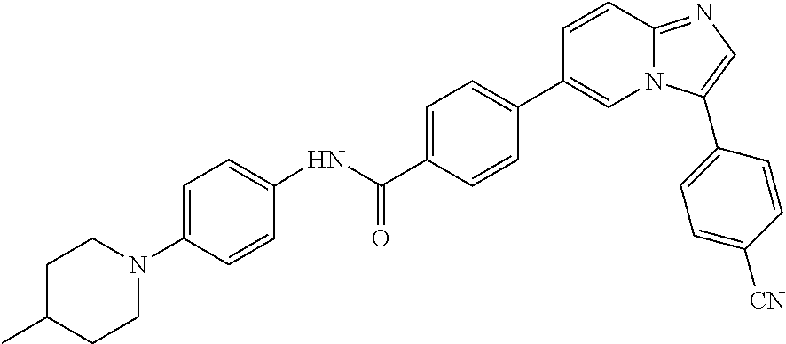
O=C(NC1=CC=C(N2CCC(C)CC2)C=C1)C1=CC=C(C2=CN3C(=NC=C3C3=CC=C([CN])C=C3)C=C2)C=C1
